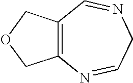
C12=C(COC1)C=NCC=N2
